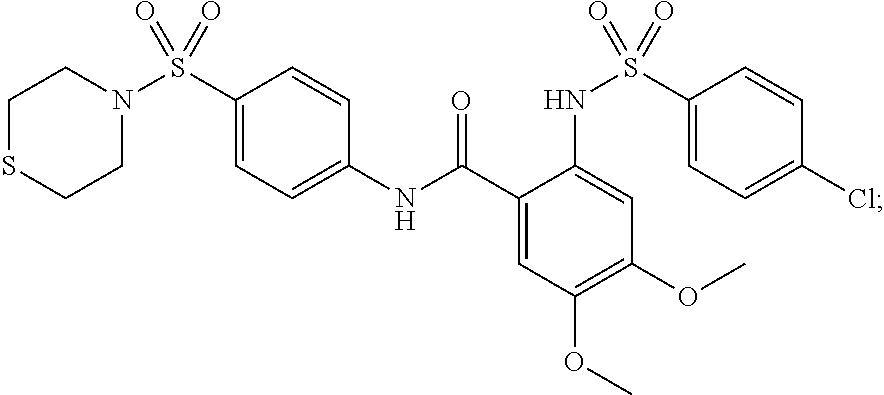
C1(S(N2CCSCC2)(=O)=O)=CC=C(NC(C2=CC(OC)=C(OC)C=C2NS(=O)(=O)C2=CC=C(Cl)C=C2)=O)C=C1
